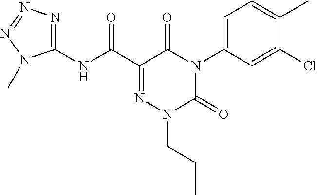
C1(NC(C2=NN(CCC)C(=O)N(C3=CC=C(C)C(Cl)=C3)C2=O)=O)=NN=NN1C
